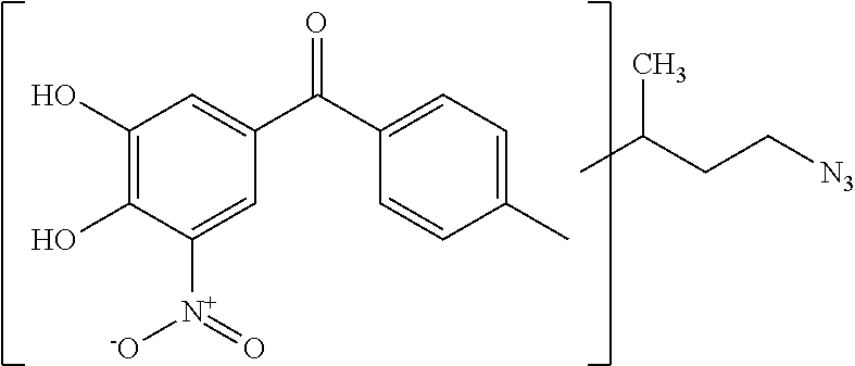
C1(O)=C(O)C([N+](=O)[-O])=CC(C(C2=CC=C(C)C=C2)=O)=C1.CC(CC[N3])C
